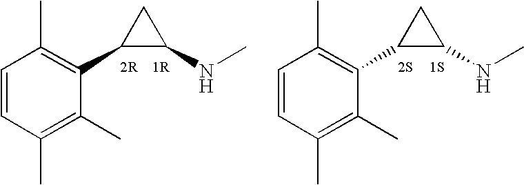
C1=CC(C)=C(C)C(C2C(NC)C2)=C1C.C1=CC(C)=C(C)C(C2C(NC)C2)=C1C
